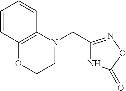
N1C(CN2CCOC3=C2C=CC=C3)=NOC1=O
